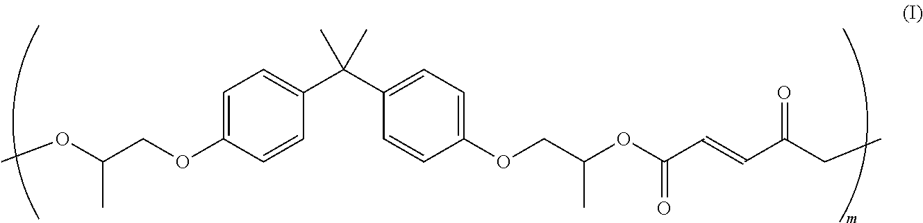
C1=C(OCC(OC)C)C=CC(C(C2=CC=C(OCC(OC(C=CC(CC)=O)=O)C)C=C2)(C)C)=C1
